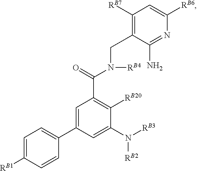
C1=C(C2=CC=C([RB1])C=C2)C=C(N([RB3])[RB2])C([RB20])=C1C(=O)N(CC1=C([RB7])C=C([RB6])N=C1N)[RB4]
